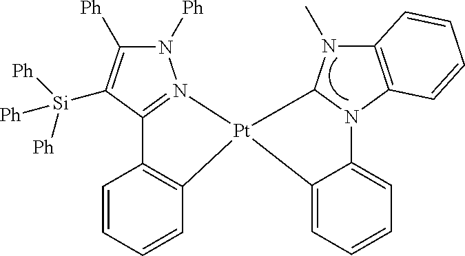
C1=CC=CC2=C1C1=N(N([Ph])C([Ph])=C1[Si]([Ph])([Ph])[Ph])[Pt]21C2=CC=CC=C2N2C3=C(N(C)C12)C=CC=C3
